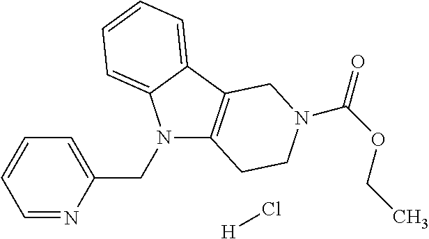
N1(CC2=CC=CC=N2)C2=C(C3=CC=CC=C13)CN(C(OCC)=O)CC2.[H]Cl
